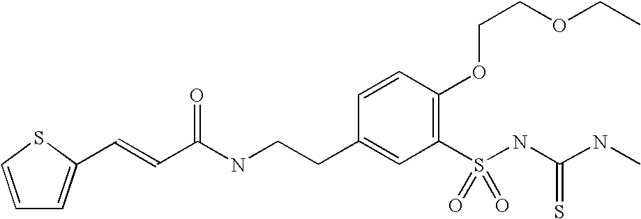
C(C(NCCC1=CC(S(NC(NC)=S)(=O)=O)=C(OCCOCC)C=C1)=O)=CC1=CC=CS1
